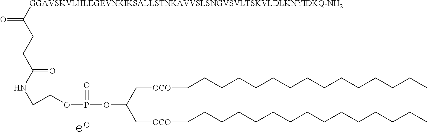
[GGAVSKVLHLEGEVNKIKSALLSTNKAVVSLSNGVSVLTSKVLDLKNYIDKQ-NH2]C(CCC(=O)NCCOP(OC(C[OCO]CCCCCCCCCCCCCCC)C[OCO]CCCCCCCCCCCCCCC)(=O)[O-])=O
